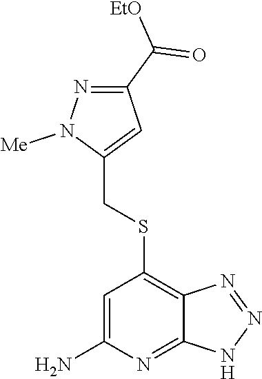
N1=C(C([EtO])=O)C=C(CSC2=C3C(=NC(N)=C2)NN=N3)N1[Me]
